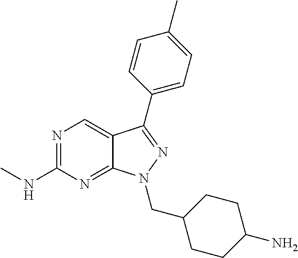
N1=C(NC)N=C2C(=C1)C(C1=CC=C(C)C=C1)=NN2CC1CCC(N)CC1
